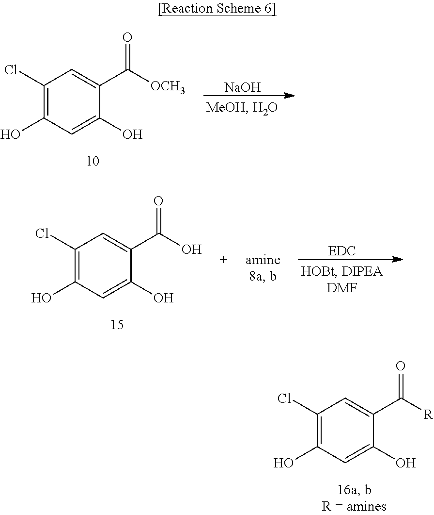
C1(Cl)=C(O)C=C(O)C(C(=O)[R])=C1.C1(Cl)=C(O)C=C(O)C(C(=O)[OCH3])=C1.[NaOH].C1(Cl)=C(O)C=C(O)C(C(=O)O)=C1.[EDC]
